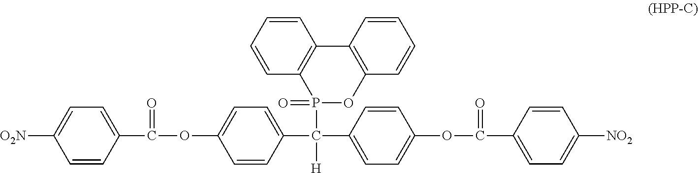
C1=C(C(C2=CC=C(OC(=O)C3=CC=C([NO2])C=C3)C=C2)([H])P2(=O)OC3=C(C4=C2C=CC=C4)C=CC=C3)C=CC(OC(C2=CC=C([O2N])C=C2)=O)=C1
